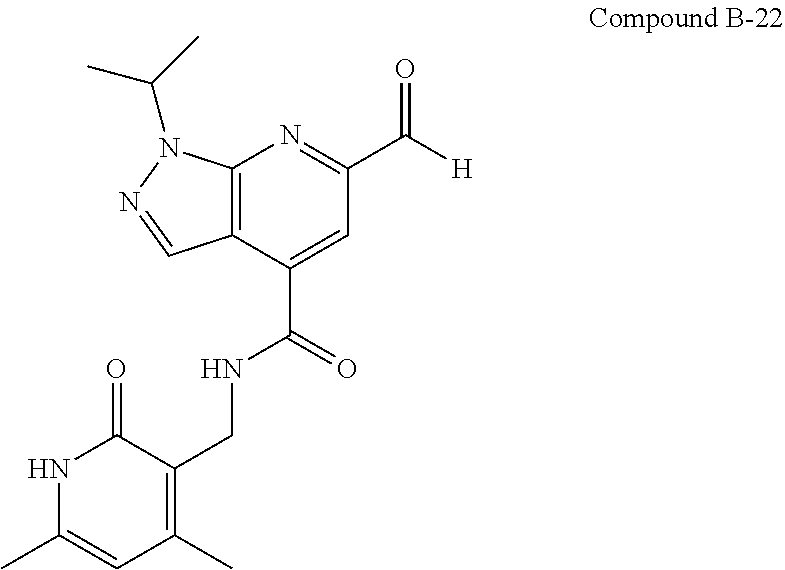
C12=C(C(C(=O)NCC3=C(C)C=C(C)NC3=O)=CC(C([H])=O)=N1)C=NN2C(C)C
